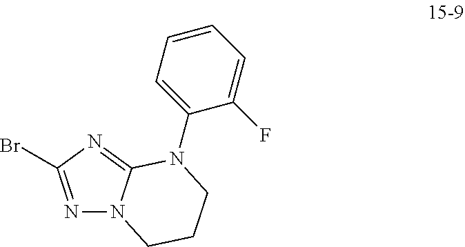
N1=C(Br)N=C2N1CCCN2C1=CC=CC=C1F
